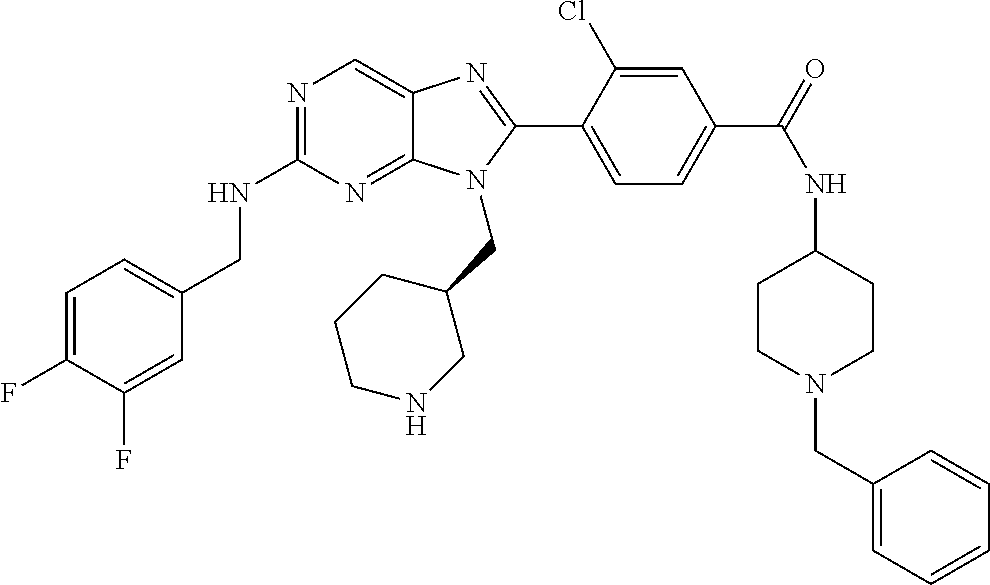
C1=C(F)C(F)=CC(CNC2=NC=C3C(=N2)N(CC2CCCNC2)C(C2=CC=C(C(=O)NC4CCN(CC5=CC=CC=C5)CC4)C=C2Cl)=N3)=C1
